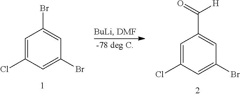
C1=C(Cl)C=C(Br)C=C1Br.C1=C(Cl)C=C(Br)C=C1C(=O)[H]
